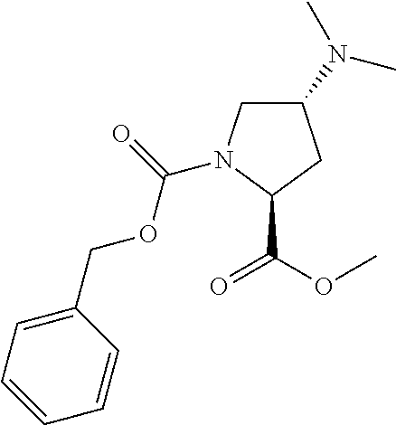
C1(N(C)C)CN(C(OCC2=CC=CC=C2)=O)C(C(OC)=O)C1
